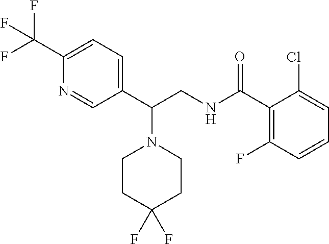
C1=C(C(F)(F)F)N=CC(C(CNC(C2=C(F)C=CC=C2Cl)=O)N2CCC(F)(F)CC2)=C1
